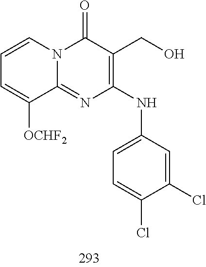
C1=CC=C([OCHF2])C2=NC(NC3=CC=C(Cl)C(Cl)=C3)=C(CO)C(=O)N12
